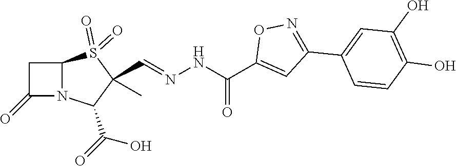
N(NC(C1=CC(C2=CC(O)=C(O)C=C2)=NO1)=O)=CC1(C)S(=O)(=O)C2N(C1C(=O)O)C(=O)C2
